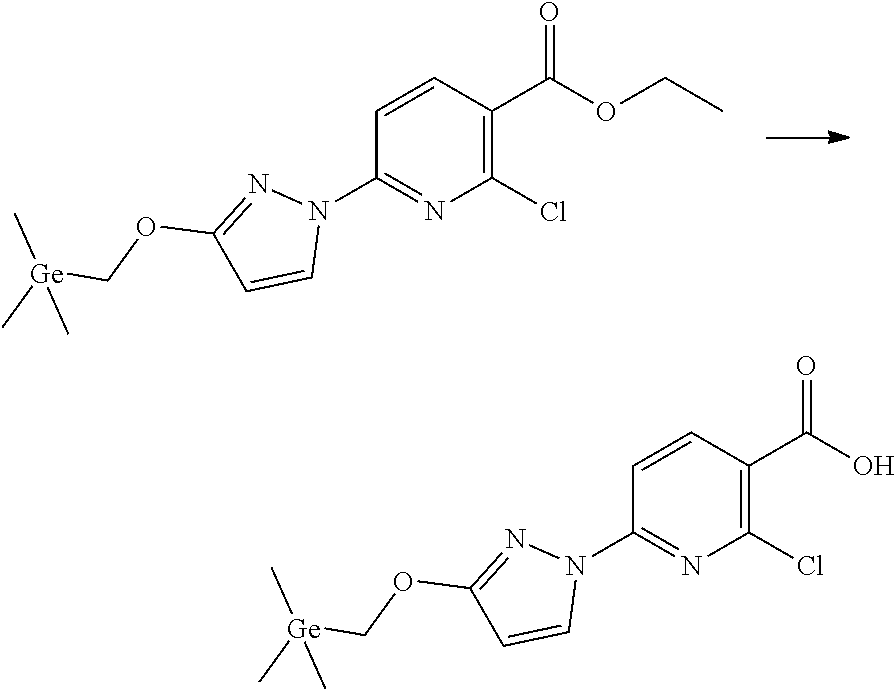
O(CC)C(C1=C(Cl)N=C(N2N=C(OC[Ge](C)(C)C)C=C2)C=C1)=O.OC(C1=C(Cl)N=C(N2N=C(OC[Ge](C)(C)C)C=C2)C=C1)=O
